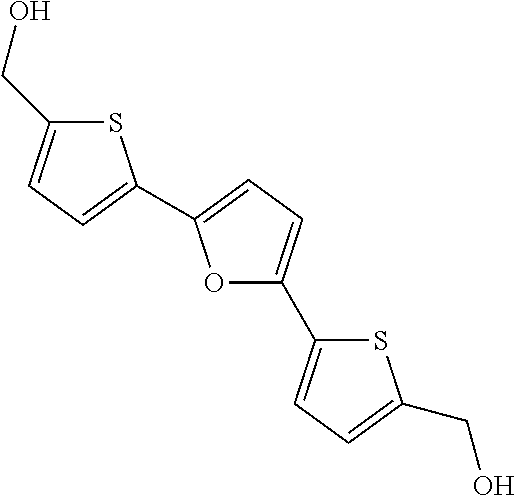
S1C(CO)=CC=C1C1=CC=C(C2=CC=C(CO)S2)O1
